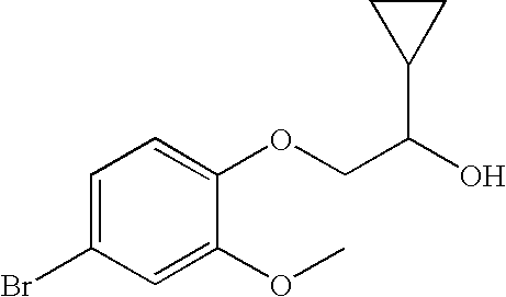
BrC1=CC=C(OCC(O)C2CC2)C(OC)=C1
